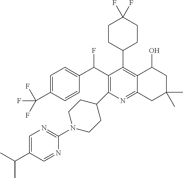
FC(C1=C(C2CCN(C3=NC=C(C(C)C)C=N3)CC2)N=C2C(=C1C1CCC(F)(F)CC1)C(O)CC(C)(C)C2)C1=CC=C(C(F)(F)F)C=C1
